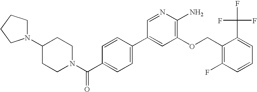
N1(C2CCN(C(C3=CC=C(C4=CC(OCC5=C(F)C=CC=C5C(F)(F)F)=C(N)N=C4)C=C3)=O)CC2)CCCC1
